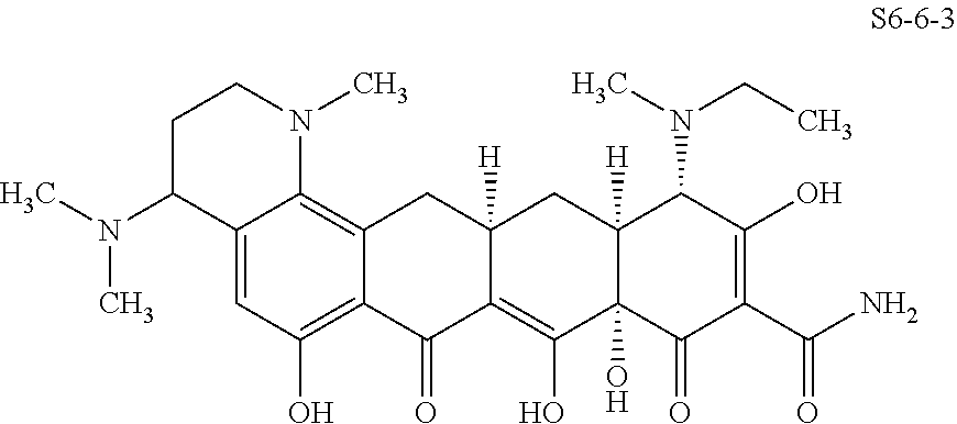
C12=CC(O)=C3C(=C1N(C)CCC2N(C)C)CC1([H])C(=C(O)C2(O)C([H])(C1)C(N(CC)C)C(O)=C(C(=O)N)C2=O)C3=O
